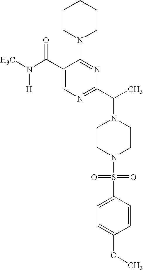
N1(C(C2=NC=C(C(N(C)[H])=O)C(N3CCCCC3)=N2)C)CCN(S(=O)(=O)C2=CC=C(OC)C=C2)CC1
